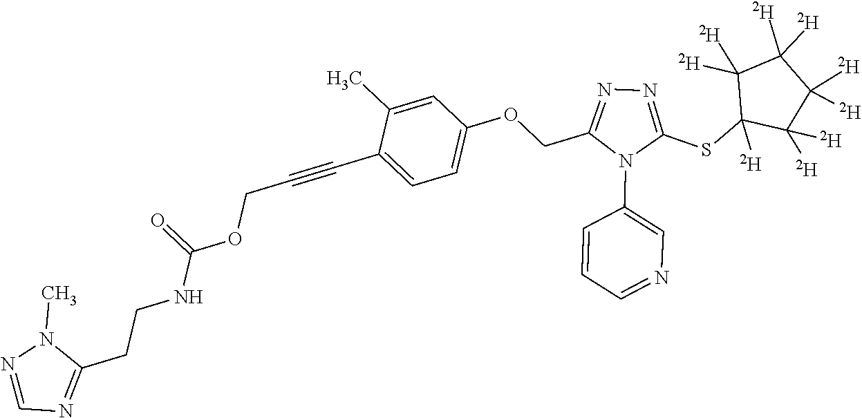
C1=C(C)C(C#CCOC(NCCC2=NC=NN2C)=O)=CC=C1OCC1=NN=C(SC2([D])C([D])([D])C([D])([D])C([D])([D])C2([D])[D])N1C1=CN=CC=C1
